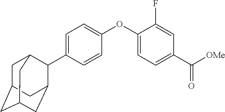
C1=C(C2C3CC4CC(CC2C4)C3)C=CC(OC2=CC=C(C([OMe])=O)C=C2F)=C1
